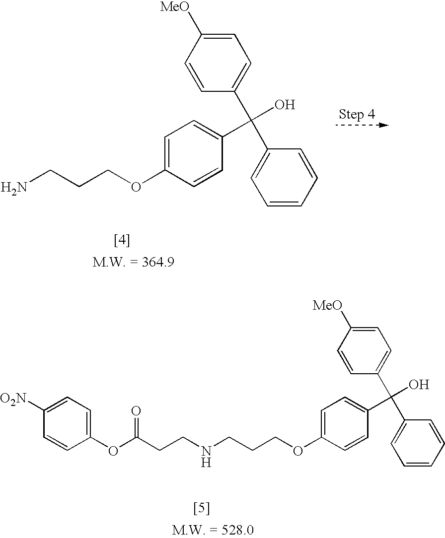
C1=C([MeO])C=CC(C(C2=CC=CC=C2)(O)C2=CC=C(OCCCN)C=C2)=C1.C1=C([MeO])C=CC(C(C2=CC=CC=C2)(O)C2=CC=C(OCCCNCCC(OC3=CC=C([O2N])C=C3)=O)C=C2)=C1
